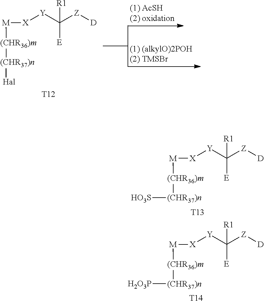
[D][Z]C([Y][X][M][(CHR36)m][(CHR37)n][Hal])([R1])[E].[T12].[D][Z]C([Y][X][M][(CHR36)m][(CHR37)n][HO3S])([R1])[E].[T13].[D][Z]C([Y][X][M][(CHR36)m][(CHR37)n][H2O3P])([R1])[E].[T14]
